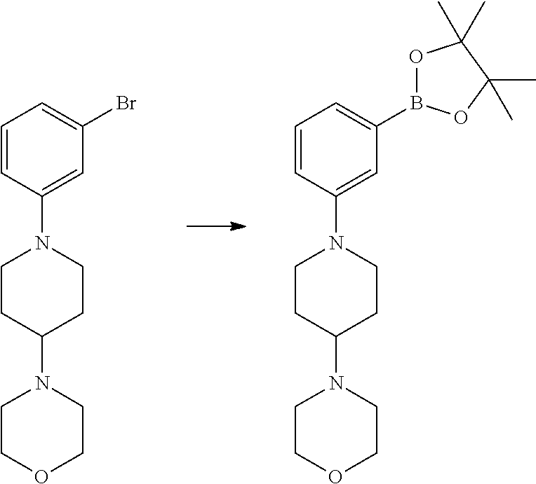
C1=CC(N2CCC(N3CCOCC3)CC2)=CC(Br)=C1.C1=CC(N2CCC(N3CCOCC3)CC2)=CC(B2OC(C)(C)C(C)(C)O2)=C1
